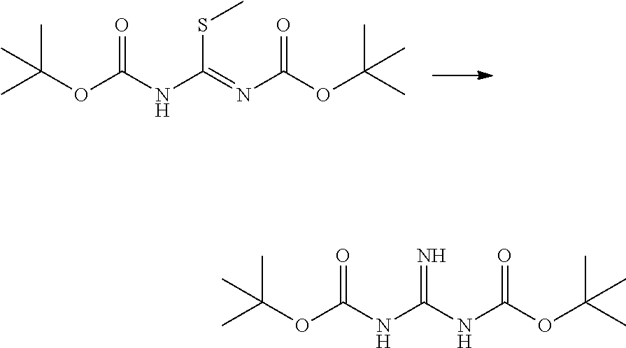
C(OC(NC(=NC(OC(C)(C)C)=O)SC)=O)(C)(C)C.C(OC(NC(NC(OC(C)(C)C)=O)=N)=O)(C)(C)C
